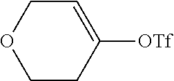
C1CC([OTf])=CCO1
